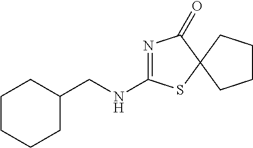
C1CCCC(CNC2=NC(=O)C3(S2)CCCC3)C1
